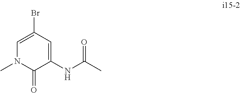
C1=C(Br)C=C(NC(C)=O)C(=O)N1C
